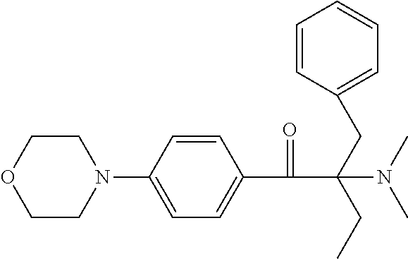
C1CN(C2=CC=C(C(=O)C(CC)(CC3=CC=CC=C3)N(C)C)C=C2)CCO1
